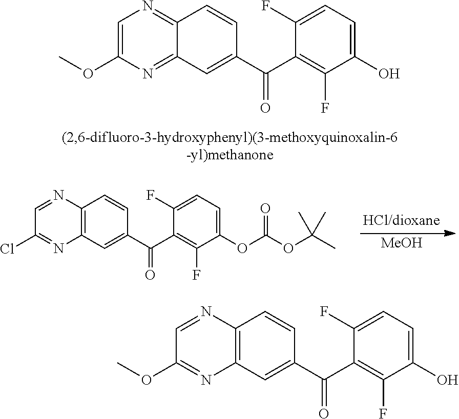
C1=C(OC)N=C2C(=N1)C=CC(C(C1=C(F)C(O)=CC=C1F)=O)=C2.C1=NC2=C(N=C1Cl)C=C(C(C1=C(F)C(OC(OC(C)(C)C)=O)=CC=C1F)=O)C=C2.[MeOH].C1=NC2=C(N=C1OC)C=C(C(C1=C(F)C(O)=CC=C1F)=O)C=C2
